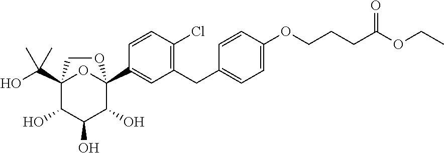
C12(C(O)(C)C)C(O)C(O)C(O)C(C3=CC(CC4=CC=C(OCCCC(OCC)=O)C=C4)=C(Cl)C=C3)(O1)OC2
